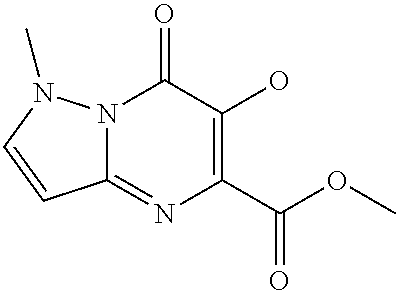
N12C(=NC(C(OC)=O)=C(O)C1=O)C=CN2C
